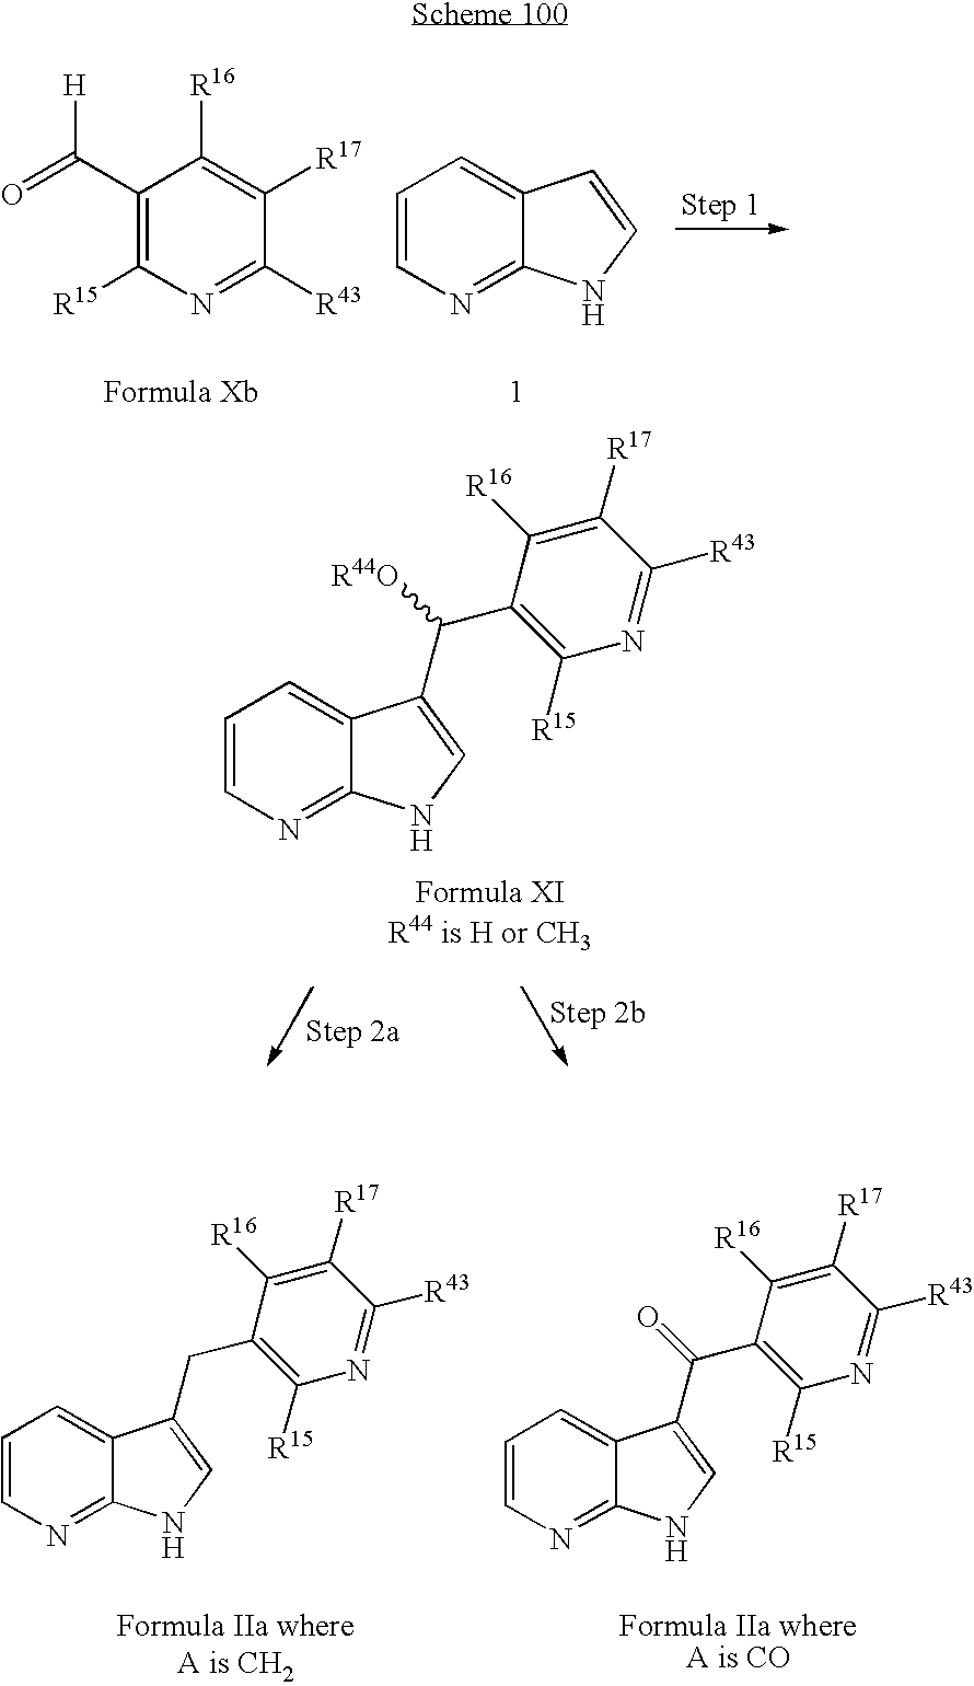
C1(C(=O)[H])=C([R15])N=C([R43])C([R17])=C1[R16].C1=CN=C2C(=C1)C=CN2.C1=CN=C2C(=C1)C(C(C1=C([R15])N=C([R43])C([R17])=C1[R16])[R44O])=CN2.C1=CN=C2C(=C1)C(CC1=C([R15])N=C([R43])C([R17])=C1[R16])=CN2.C1=CN=C2C(=C1)C(C(C1=C([R15])N=C([R43])C([R17])=C1[R16])=O)=CN2
